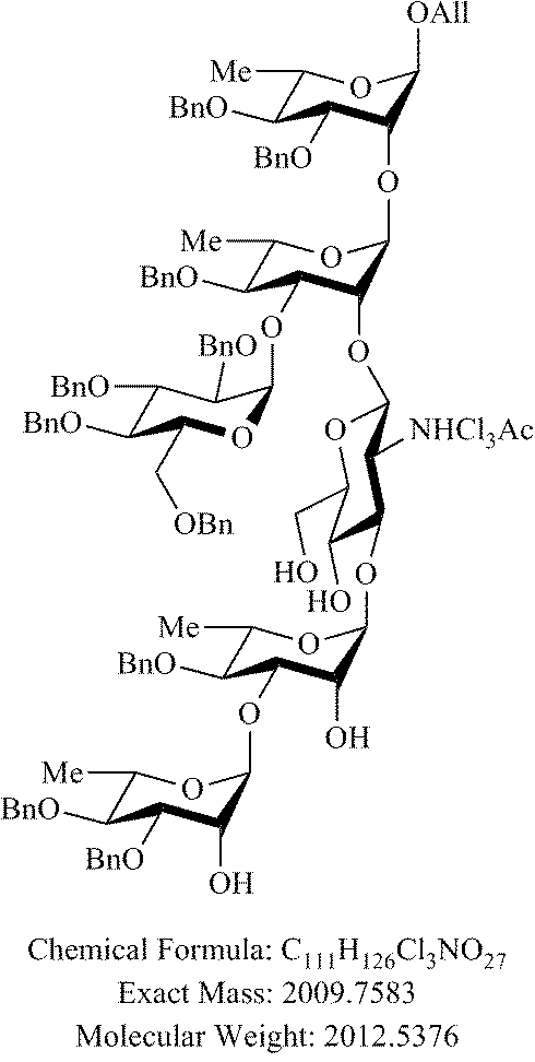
C1([Me])C([BnO])C(OC2OC(C[OBn])C([BnO])C([BnO])C2[BnO])C(OC2OC(CO)C(O)C(OC3C(O)C(OC4C(O)C([BnO])C([BnO])C([Me])O4)C([BnO])C([Me])O3)C2[NHCl3Ac])C(OC2C([OAll])OC([Me])C([BnO])C2[BnO])O1
